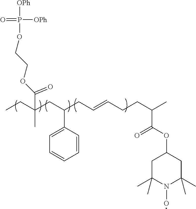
[OPh]P([OPh])(=O)OCCOC(C(CC)(CC(CC=CCCC(C(OC1CC(C)(C)N(O)C(C)(C)C1)=O)C)C1=CC=CC=C1)C)=O
